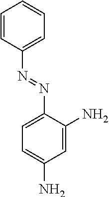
C1=CC(N=NC2=CC=C(N)C=C2N)=CC=C1
